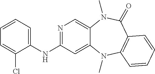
N1=C(NC2=CC=CC=C2Cl)C=C2C(=C1)N(C)C(=O)C1=C(N2C)C=CC=C1
